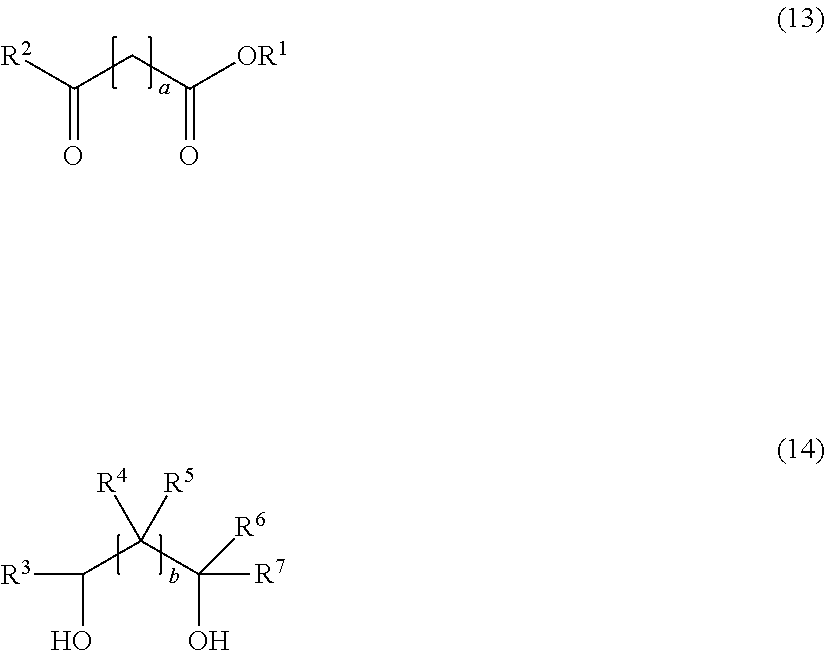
[R2]C(CC([OR1])=O)=O.C(C(C([R7])(O)[R6])([R4])[R5])([R3])O
